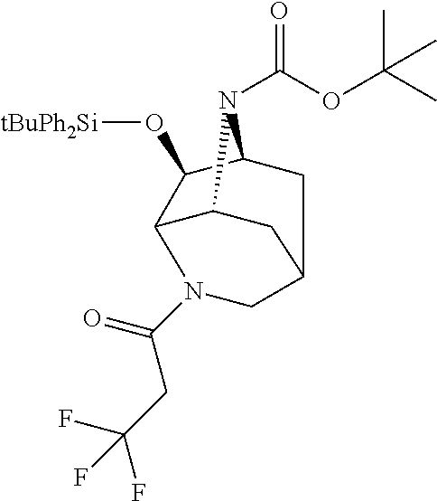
C1(O[tBuPh2Si])C2CC3CC(C1N(C(=O)CC(F)(F)F)C3)N2C(OC(C)(C)C)=O
